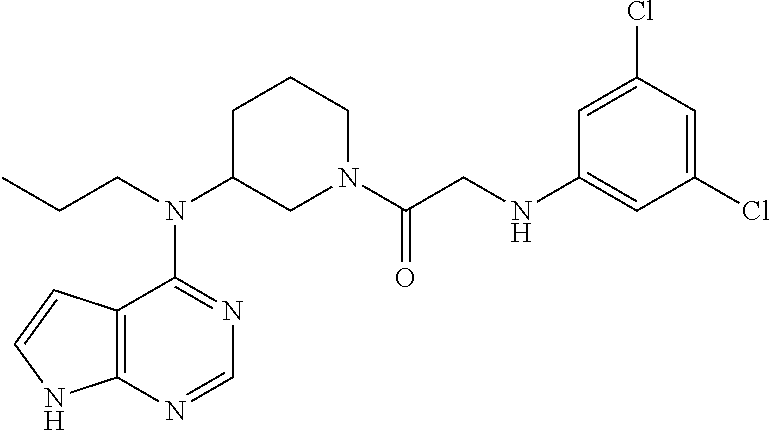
C12=C(N=CN=C1N(C1CN(C(CNC3=CC(Cl)=CC(Cl)=C3)=O)CCC1)CCC)NC=C2
